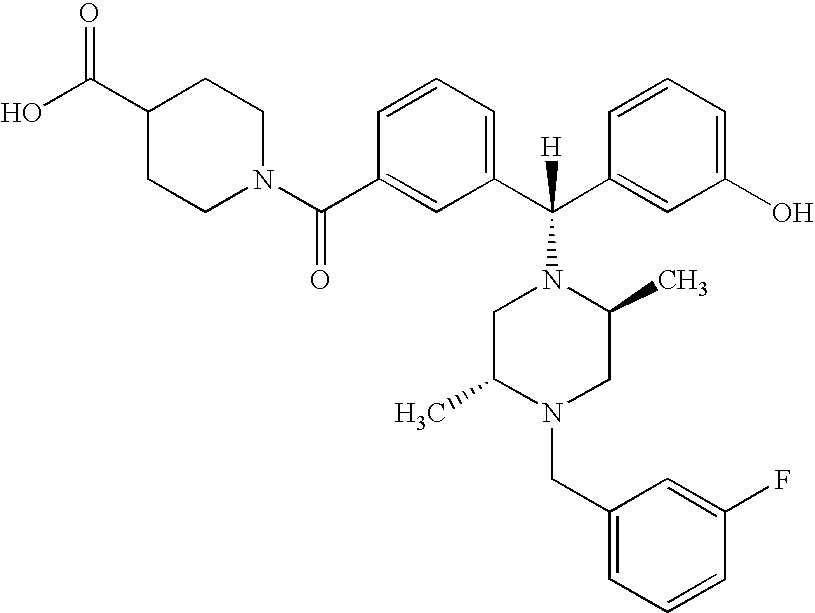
OC(C1CCN(C(C2=CC(C(C3=CC(O)=CC=C3)([H])N3CC(C)N(CC4=CC=CC(F)=C4)CC3C)=CC=C2)=O)CC1)=O
